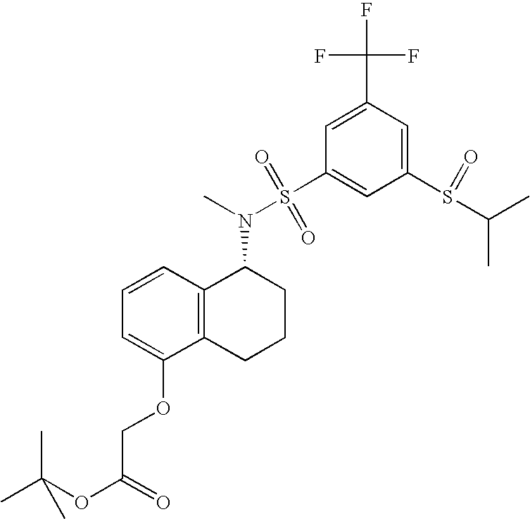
C1=CC=C(OCC(OC(C)(C)C)=O)C2=C1C(N(S(C1=CC(S(C(C)C)=O)=CC(C(F)(F)F)=C1)(=O)=O)C)CCC2
